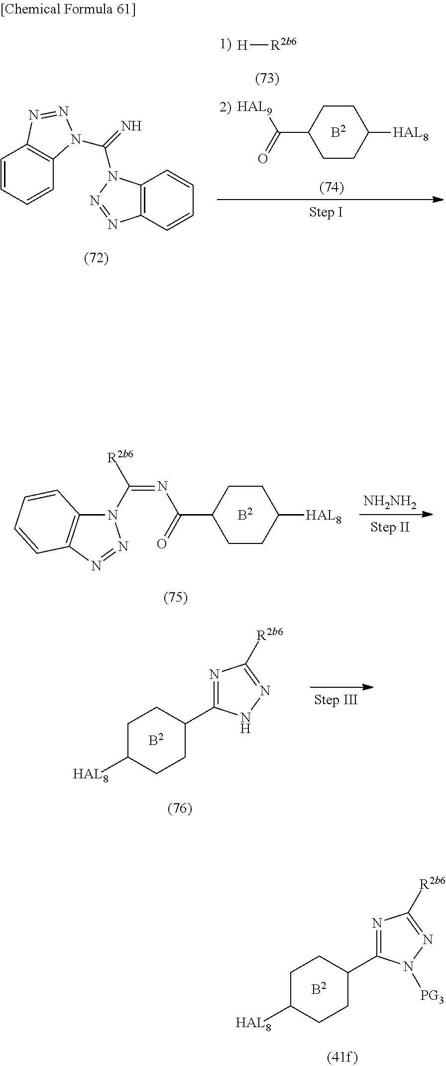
C1C([HAL8])CCC(C2=NC([R2b6])=NN2)C1.[B2].C1CC([HAL8])CCC1C(=O)[HAL9].C1=CC=CC2=C1N=NN2C(N1C2=C(C=CC=C2)N=N1)=N.[H][R2b6].[B2].C1CC([HAL8])CCC1C(=O)N=C([R2b6])N1C2=C(N=N1)C=CC=C2.[NH2NH2].[B2].C1C([HAL8])CCC(C2=NC([R2b6])=NN2[PG3])C1.[B2]
